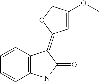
C1=CC2=C(C=C1)NC(=O)C2=C1C=C(OC)CO1
